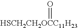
[HSCH2CH2OCC11H23]=O
